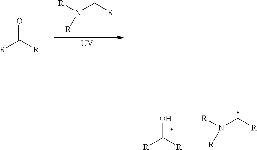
[R]C([R])=O.[R]N(C[R])[R].[UV].[R]C([R])O.[R]N(C[R])[R]
